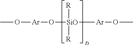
CO[Ar]O[SiO]([Ar]OC)([R])[R]
